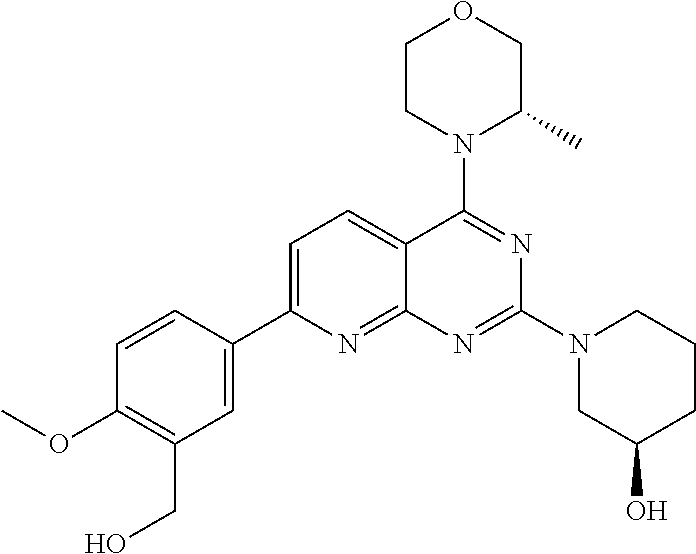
C1=C(C2=CC(CO)=C(OC)C=C2)N=C2C(=C1)C(N1C(C)COCC1)=NC(N1CC(O)CCC1)=N2
